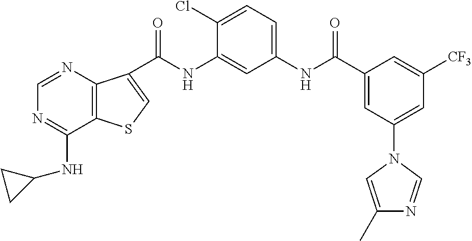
C(NC1=CC(NC(C2=CC(N3C=C(C)N=C3)=CC([CF3])=C2)=O)=CC=C1Cl)(=O)C1=CSC2=C1N=CN=C2NC1CC1
